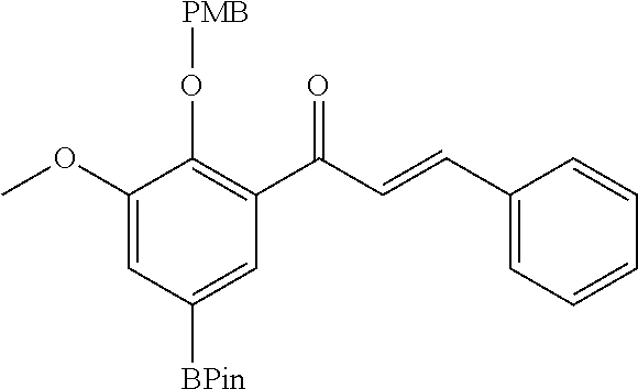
C1(OC)=CC([BPin])=CC(C(C=CC2=CC=CC=C2)=O)=C1O[PMB]
